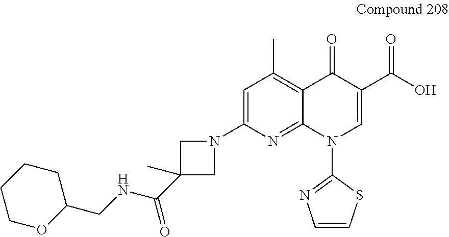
C(NC(=O)C1(C)CN(C2=CC(C)=C3C(=N2)N(C2=NC=CS2)C=C(C(O)=O)C3=O)C1)C1CCCCO1
